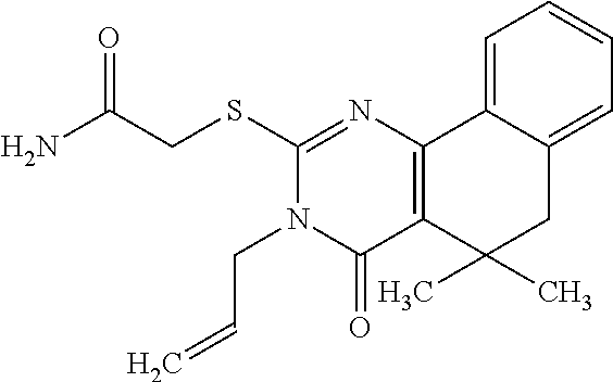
C1(SCC(N)=O)=NC2=C(C(=O)N1CC=C)C(C)(C)CC1=CC=CC=C21
